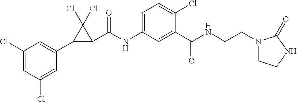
C1(Cl)=CC(Cl)=CC(C2C(C(NC3=CC=C(Cl)C(C(NCCN4CCNC4=O)=O)=C3)=O)C2(Cl)Cl)=C1
